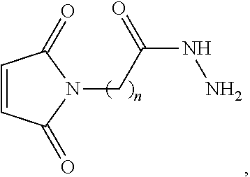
C1=CC(=O)N(CC(=O)NN)C1=O
